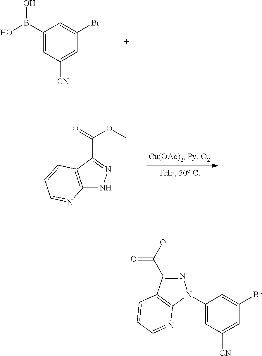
C1(B(O)O)=CC([CN])=CC(Br)=C1.C12=C(C(C(OC)=O)=NN1)C=CC=N2.N1=C(C(OC)=O)C2=C(N1C1=CC([CN])=CC(Br)=C1)N=CC=C2
